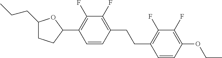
C1(CCC)CCC(C2=C(F)C(F)=C(CCC3=C(F)C(F)=C(OCC)C=C3)C=C2)O1
